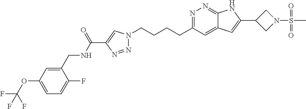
N1=C(CCCCN2N=NC(C(NCC3=CC(OC(F)(F)F)=CC=C3F)=O)=C2)C=C2C(=N1)NC(C1CN(S(C)(=O)=O)C1)=C2
